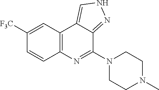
C1([F3C])=CC2=C(C=C1)N=C(N1CCN(C)CC1)C1=NNC=C21
